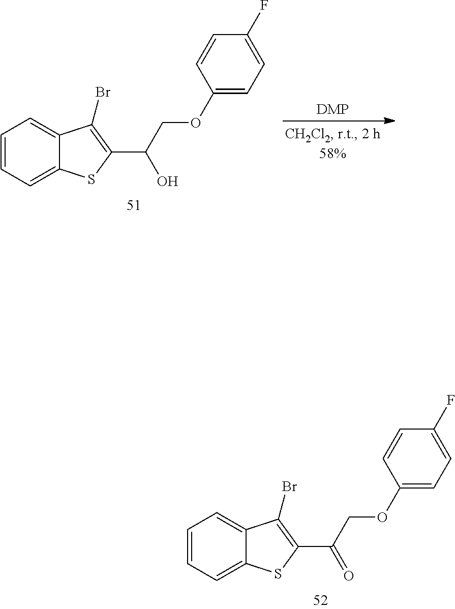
C1=CC=C2C(=C1)C(Br)=C(C(COC1=CC=C(F)C=C1)=O)S2.C1=CC=C2C(=C1)C(Br)=C(C(COC1=CC=C(F)C=C1)O)S2
